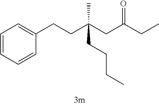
C1=CC=CC(CCC(CC(CC)=O)(CCCC)C)=C1
